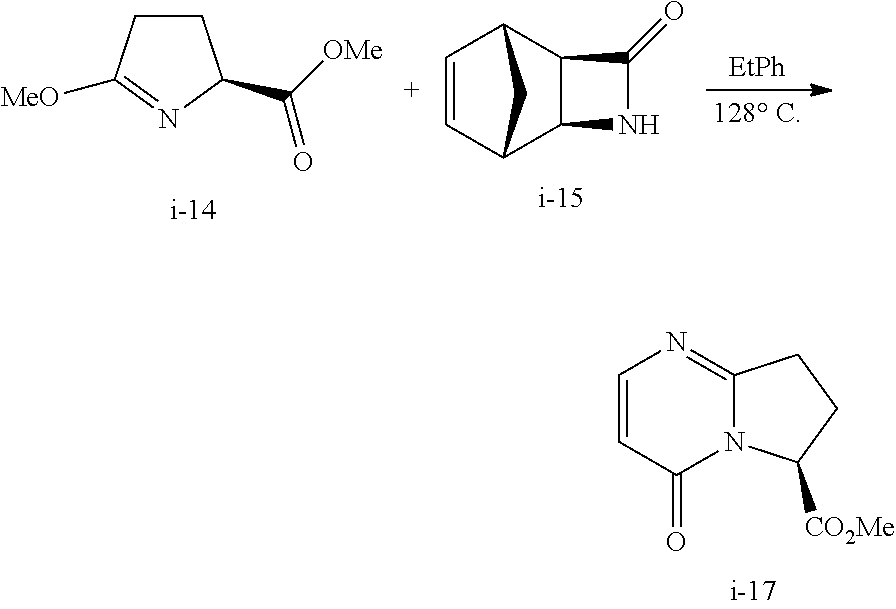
C1CC(C([OMe])=O)N=C1[MeO].C1=CC2C3C(C1C2)C(=O)N3.[EtPh].C1=CC(=O)N2C(=N1)CCC2[CO2Me]
